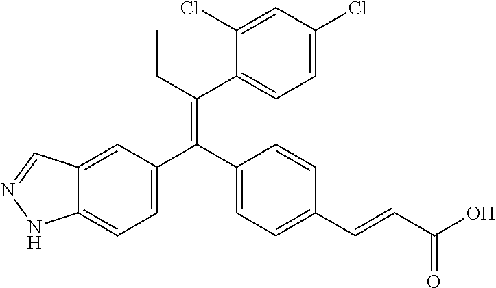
C12=CC(C(C3=CC=C(C=CC(O)=O)C=C3)=C(CC)C3=CC=C(Cl)C=C3Cl)=CC=C1NN=C2
